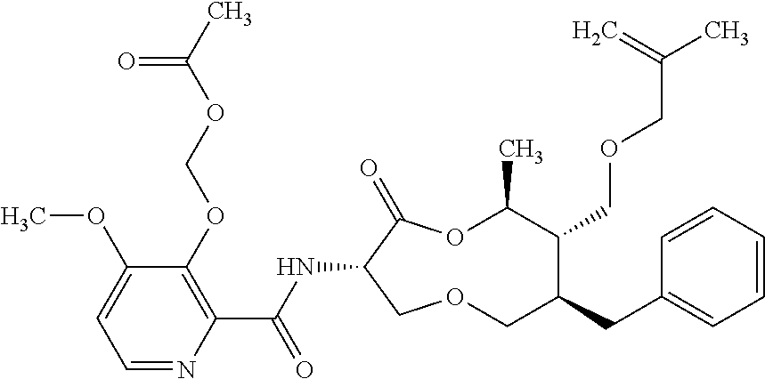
C1(OCOC(C)=O)=C(C(NC2C(=O)OC(C)C(COCC(C)=C)C(CC3=CC=CC=C3)COC2)=O)N=CC=C1OC
